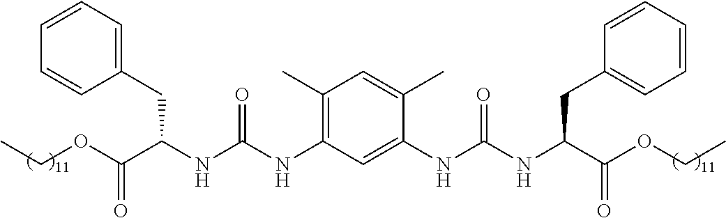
C1(CC(NC(NC2=C(C)C=C(C)C(NC(NC(CC3=CC=CC=C3)C(OCC)=O)=O)=C2)=O)C(OCC)=O)=CC=CC=C1
